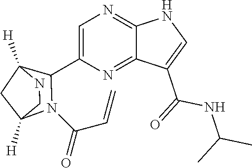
C1(C2C3([H])CC([H])(N2C(C=C)=O)CN3)=CN=C2C(=N1)C(C(NC(C)C)=O)=CN2
